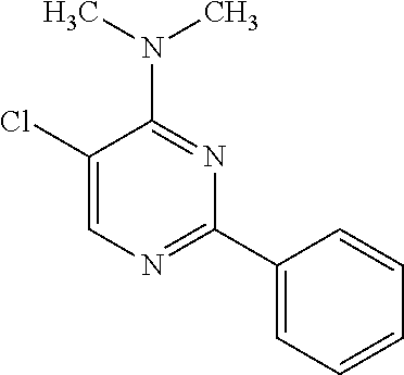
N(C1=NC(C2=CC=CC=C2)=NC=C1Cl)(C)C
